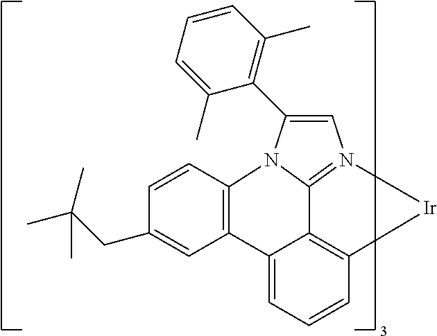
C1=CC=C2C3=C1[Ir]N1=C3N(C(C3=C(C)C=CC=C3C)=C1)C1=C2C=C(CC(C)(C)C)C=C1
